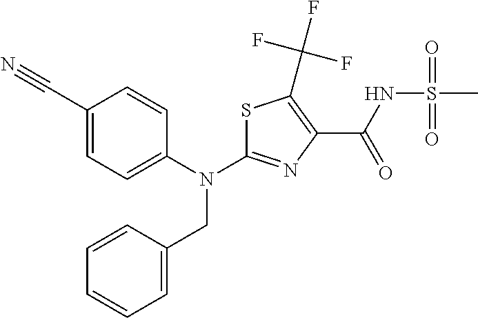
N(C1=NC(C(=O)NS(C)(=O)=O)=C(C(F)(F)F)S1)(CC1=CC=CC=C1)C1=CC=C(C#N)C=C1
